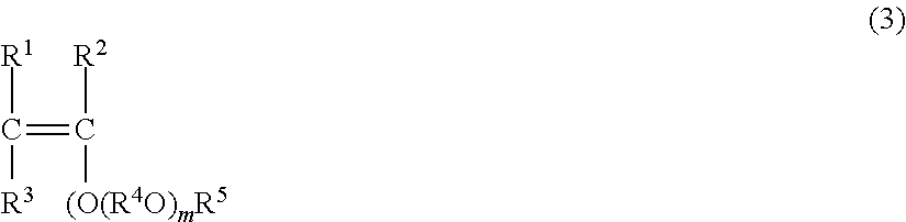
C([R1])([R3])=C([R2])[(O(R4O)mR5]
